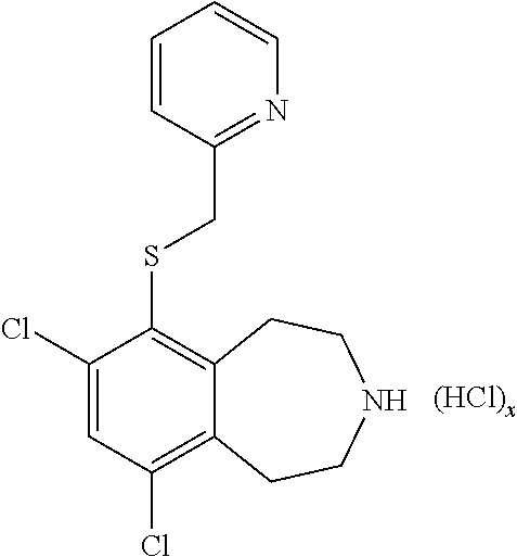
C1(Cl)=CC(Cl)=C2C(=C1SCC1=NC=CC=C1)CCNCC2
